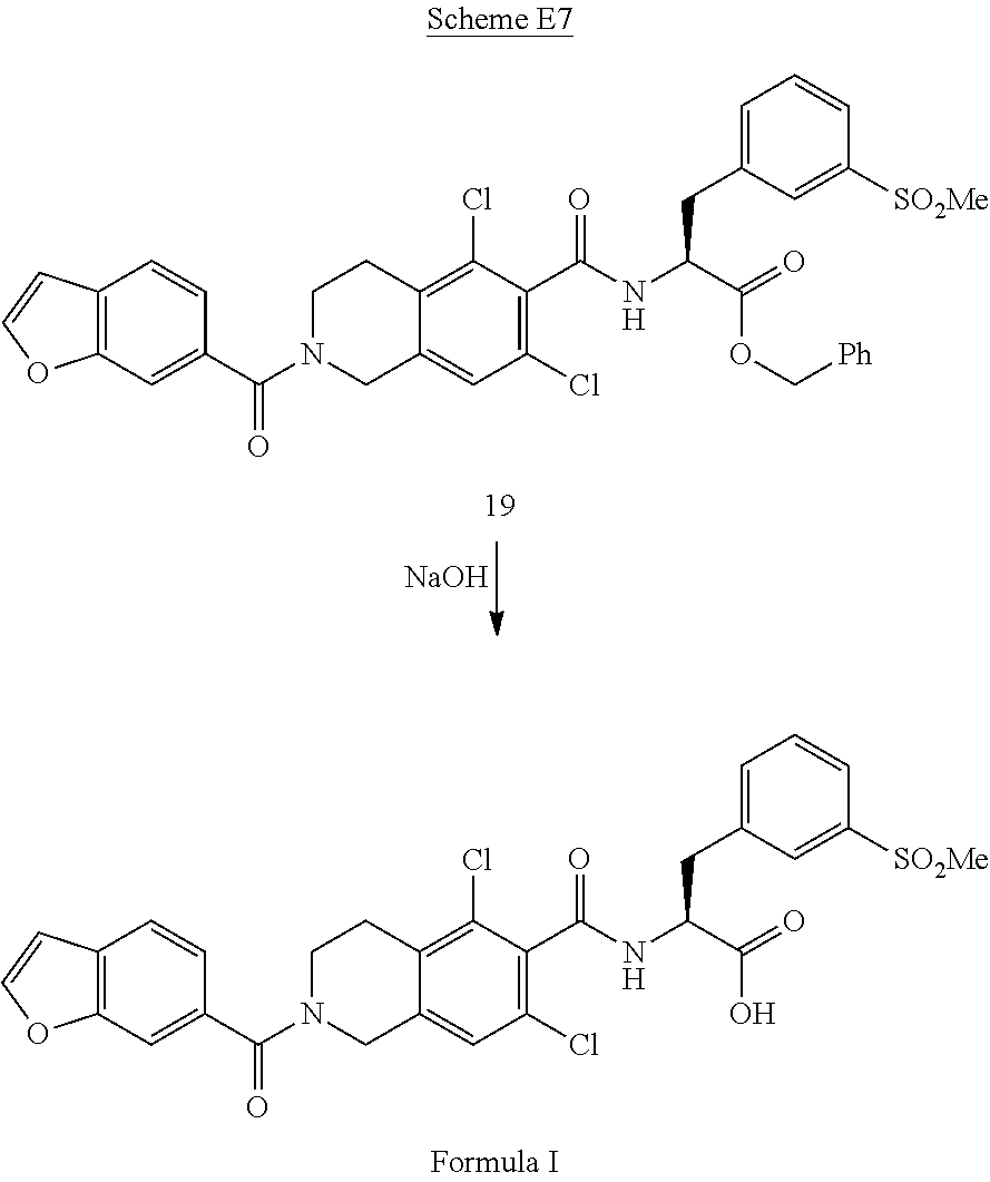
C12=C(C=C(C(=O)N3CCC4=C(Cl)C(C(NC(C(=O)OC[Ph])CC5=CC=CC([SO2Me])=C5)=O)=C(Cl)C=C4C3)C=C1)OC=C2.[NaOH].C12=C(C=C(C(=O)N3CCC4=C(Cl)C(C(NC(C(=O)O)CC5=CC=CC([SO2Me])=C5)=O)=C(Cl)C=C4C3)C=C1)OC=C2
